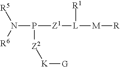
P([Z1][L]([M][R])[R1])([Z2][K][G])N([R5])[R6]
